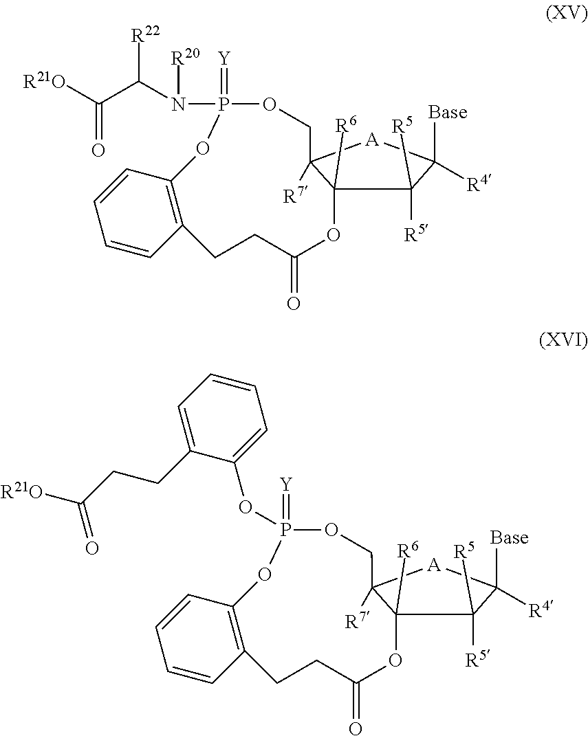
O1C2([R6])C([R5])([R5])C([Base])([R4])[A]C2([R7])COP(=[Y])(N(C(C([R21O])=O)[R22])[R20])OC2=C(CCC1=O)C=CC=C2.O1C2([R6])C([R5])([R5])C([Base])([R4])[A]C2([R7])COP(=[Y])(OC2=CC=CC=C2CCC([R21O])=O)OC2=C(CCC1=O)C=CC=C2
